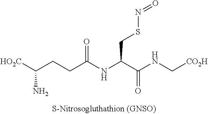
[HO2C]C(CCC(NC(C(NC[CO2H])=O)CSN=O)=O)N
